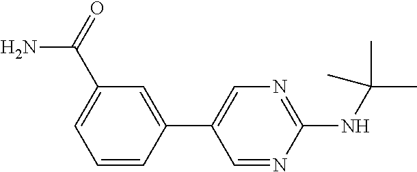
C1(C2=CN=C(NC(C)(C)C)N=C2)=CC(C(N)=O)=CC=C1
